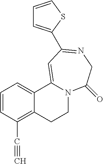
C1=CC(C#C)=C2C(=C1)C1=CC(C3=CC=CS3)=NCC(=O)N1CC2
